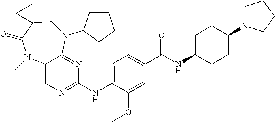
C1=C(NC2=NC=C3C(=N2)N(C2CCCC2)CC2(C(=O)N3C)CC2)C(OC)=CC(C(NC2CCC(N3CCCC3)CC2)=O)=C1
